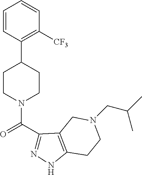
C1=CC(C2CCN(C(C3=NNC4=C3CN(CC(C)C)CC4)=O)CC2)=C([CF3])C=C1
